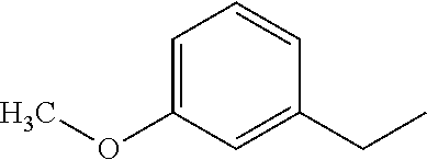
COC1=CC=CC(CC)=C1
